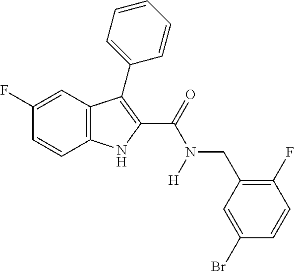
C1(F)=CC2=C(C=C1)NC(C(=O)N(CC1=C(F)C=CC(Br)=C1)[H])=C2C1=CC=CC=C1
